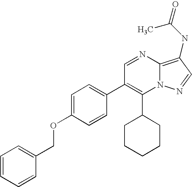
C1(C2CCCCC2)=C(C2=CC=C(OCC3=CC=CC=C3)C=C2)C=NC2=C(NC(C)=O)C=NN12
